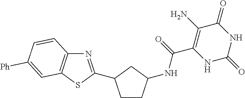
C(C1=C(N)C(=O)NC(=O)N1)(=O)NC1CCC(C2=NC3=C(S2)C=C([Ph])C=C3)C1
